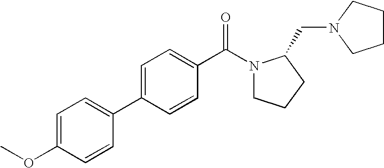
C1=C(OC)C=CC(C2=CC=C(C(N3CCCC3CN3CCCC3)=O)C=C2)=C1
